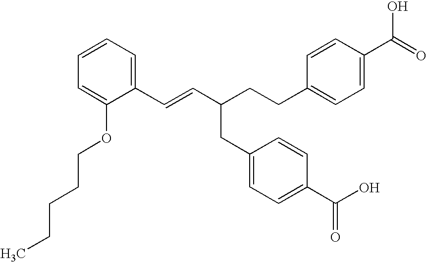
C1(C=CC(CC2=CC=C(C(=O)O)C=C2)CCC2=CC=C(C(O)=O)C=C2)=CC=CC=C1OCCCCC
